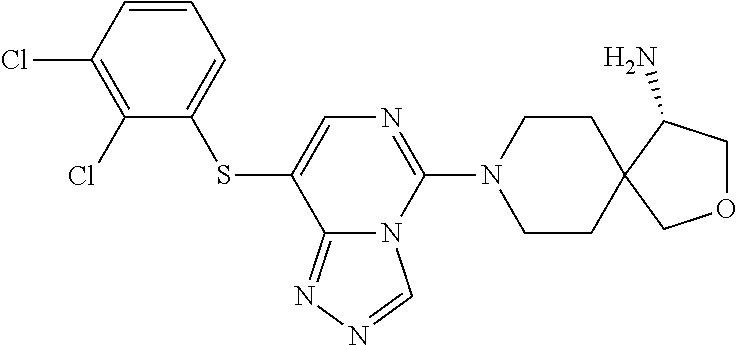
C1CN(C2=NC=C(SC3=CC=CC(Cl)=C3Cl)C3=NN=CN23)CCC12C(N)COC2
